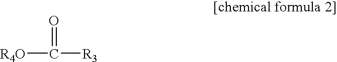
[R4O]C([R3])=O
